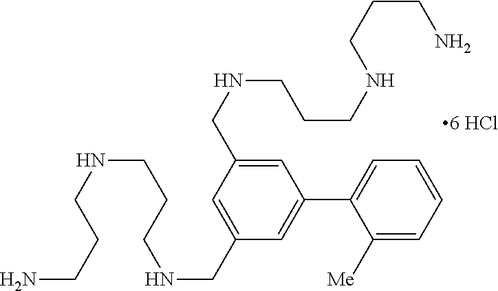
C(NCC1=CC(C2=CC=CC=C2[Me])=CC(CNCCCNCCCN)=C1)CCNCCCN
